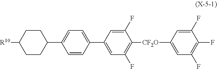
C1(F)=CC([CF2O]C2=C(F)C=C(C3=CC=C(C4CCC([R10])CC4)C=C3)C=C2F)=CC(F)=C1F
